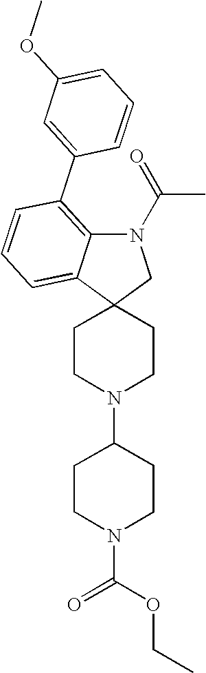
C1CN(C2CCN(C(OCC)=O)CC2)CCC12CN(C(=O)C)C1=C(C3=CC(OC)=CC=C3)C=CC=C21
